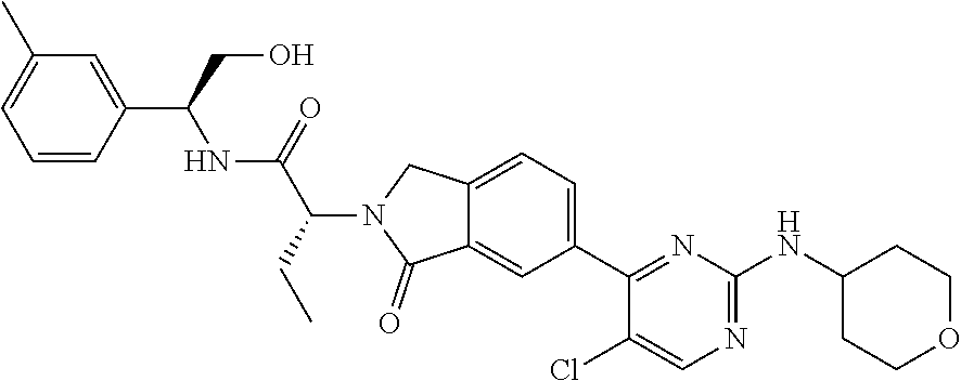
C(CC)(C(NC(C1=CC(C)=CC=C1)CO)=O)N1C(=O)C2=CC(C3=NC(NC4CCOCC4)=NC=C3Cl)=CC=C2C1
